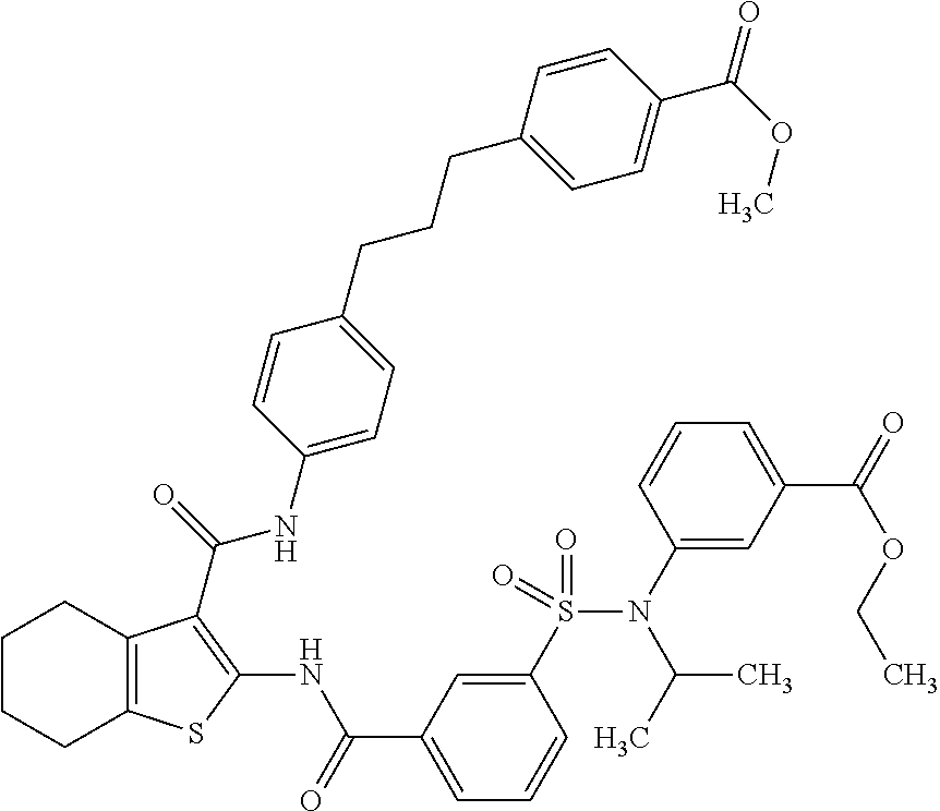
C1CCC2=C(C1)C(C(=O)NC1=CC=C(CCCC3=CC=C(C(OC)=O)C=C3)C=C1)=C(NC(C1=CC=CC(S(N(C3=CC(C(=O)OCC)=CC=C3)C(C)C)(=O)=O)=C1)=O)S2
